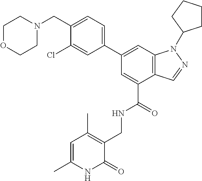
C1(C2=CC=C(CN3CCOCC3)C(Cl)=C2)=CC2=C(C(C(=O)NCC3=C(C)C=C(C)NC3=O)=C1)C=NN2C1CCCC1
